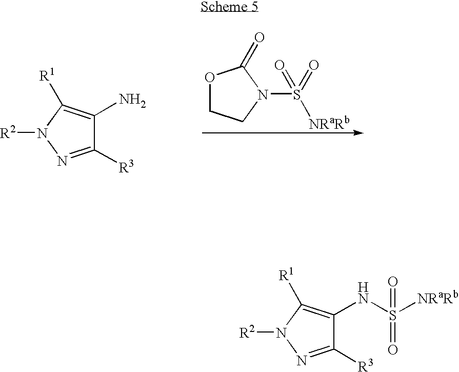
C1([R3])=NN([R2])C([R1])=C1N.O1CCN(S(=O)(=O)[NRaRb])C1=O.C1([R3])=NN([R2])C([R1])=C1NS([NRaRb])(=O)=O
